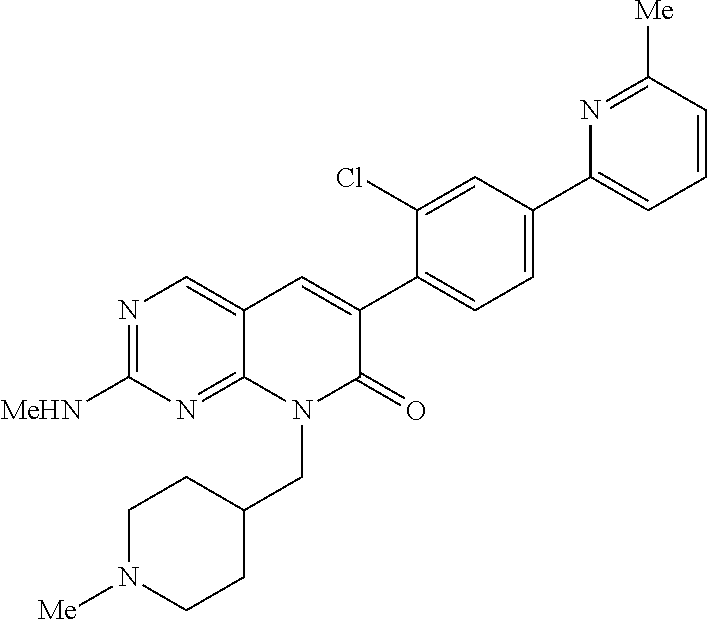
N1=C([MeHN])N=C2C(=C1)C=C(C1=CC=C(C3=CC=CC([Me])=N3)C=C1Cl)C(=O)N2CC1CCN([Me])CC1
